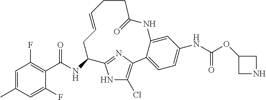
C1=C(C)C=C(F)C(C(NC2CC=CCCC(=O)NC3=CC(NC(OC4CNC4)=O)=CC=C3C3=C(Cl)NC2=N3)=O)=C1F
